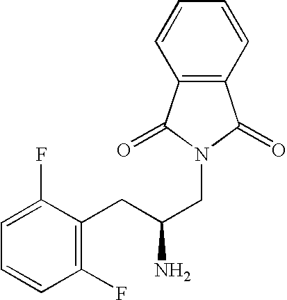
C(N1C(=O)C2=C(C1=O)C=CC=C2)C(CC1=C(F)C=CC=C1F)N
